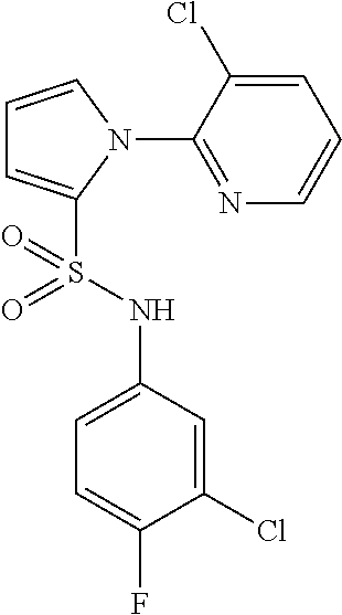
C1=CN(C2=NC=CC=C2Cl)C(S(NC2=CC=C(F)C(Cl)=C2)(=O)=O)=C1
